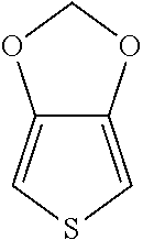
C12=CSC=C1OCO2
